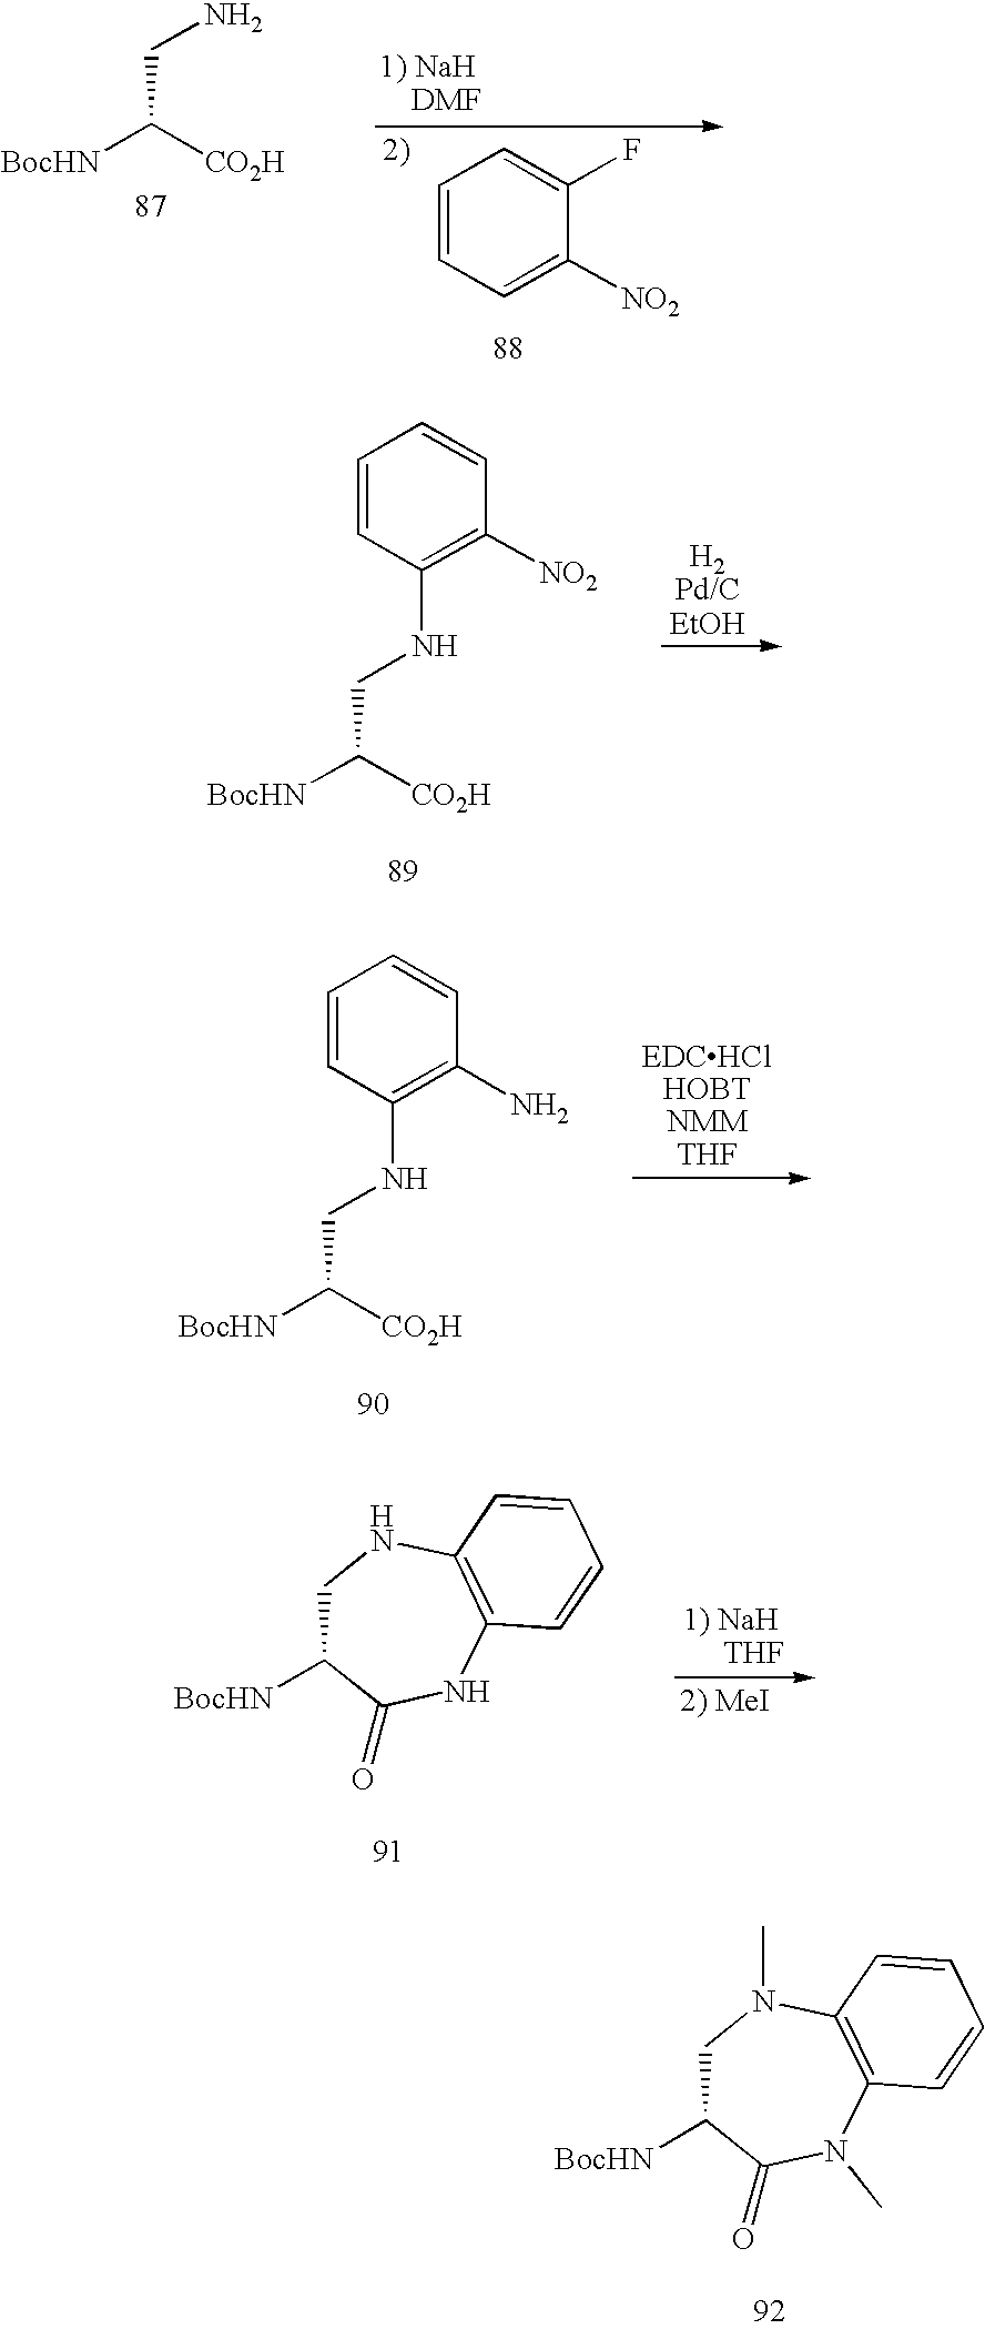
C1=CC=C([NO2])C(F)=C1.[BocHN]C([CO2H])CN.C1=CC(NCC([CO2H])[BocHN])=C([NO2])C=C1.C1=CC(NCC([CO2H])[BocHN])=C(N)C=C1.C1C([BocHN])C(=O)NC2=C(N1)C=CC=C2.C1C([BocHN])C(=O)N(C)C2=C(N1C)C=CC=C2
